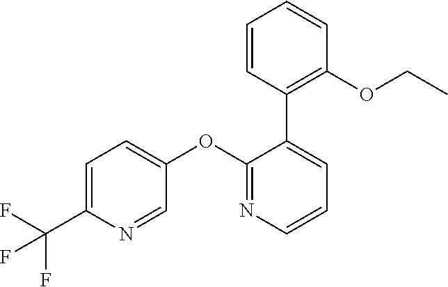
C1=C(C(F)(F)F)N=CC(OC2=NC=CC=C2C2=C(OCC)C=CC=C2)=C1
